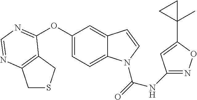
C1(OC2=NC=NC3=C2CSC3)=CC=C2C(=C1)C=CN2C(NC1=NOC(C2(C)CC2)=C1)=O
